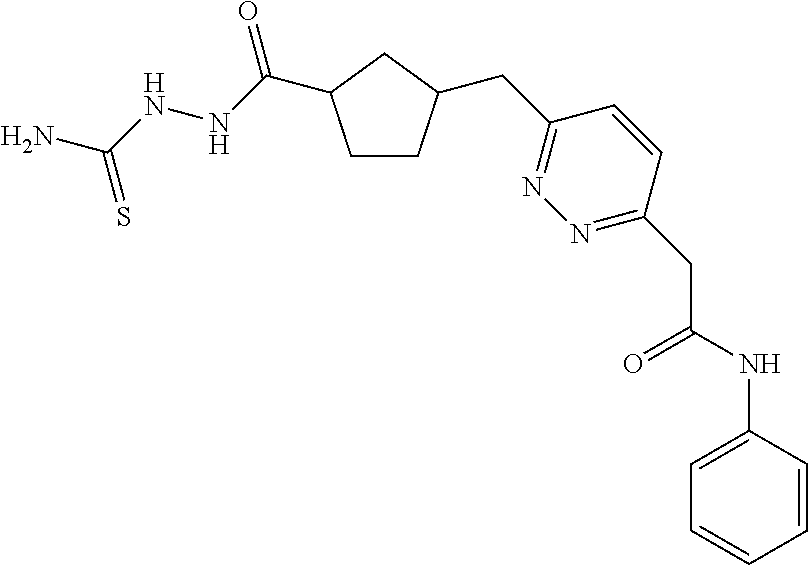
C1CC(CC2=NN=C(CC(NC3=CC=CC=C3)=O)C=C2)CC1C(NNC(N)=S)=O
